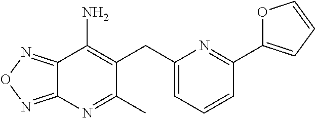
C12=NON=C1N=C(C)C(CC1=CC=CC(C3=CC=CO3)=N1)=C2N
